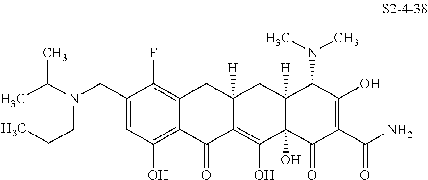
C1(CN(CCC)C(C)C)=CC(O)=C2C(=C1F)CC1([H])C(=C(O)C3(O)C([H])(C1)C(N(C)C)C(O)=C(C(N)=O)C3=O)C2=O
